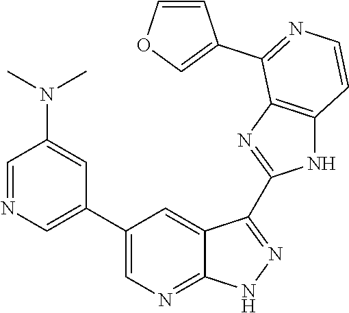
C1=NC=C(C2=CN=C3C(=C2)C(C2=NC4=C(N2)C=CN=C4C2=COC=C2)=NN3)C=C1N(C)C
